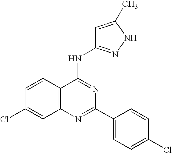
C12=C(N=C(C3=CC=C(Cl)C=C3)N=C1NC1=NNC(C)=C1)C=C(Cl)C=C2
